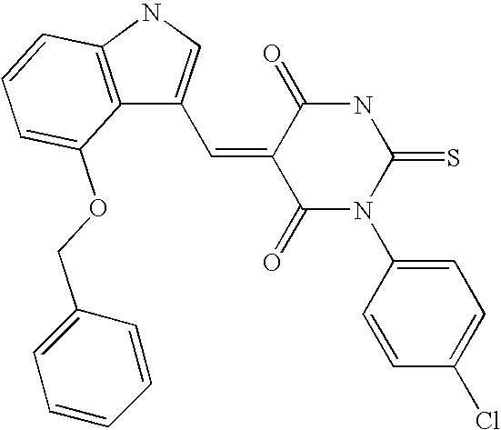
C(=C1C(=O)N(C2=CC=C(Cl)C=C2)C(=S)NC1=O)C1=CNC2=C1C(OCC1=CC=CC=C1)=CC=C2
